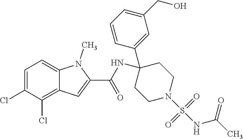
C1=C(Cl)C(Cl)=C2C(=C1)N(C)C(C(NC1(C3=CC(CO)=CC=C3)CCN(S(NC(=O)C)(=O)=O)CC1)=O)=C2
